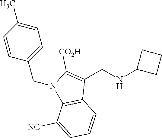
C(N1C2=C(C(CNC3CCC3)=C1[CO2H])C=CC=C2[NC])C1=CC=C(C)C=C1
